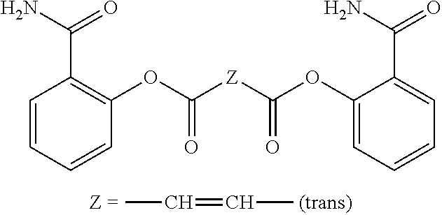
C1=CC=CC(OC([Z]C(OC2=CC=CC=C2C(N)=O)=O)=O)=C1C(N)=O.CC=CC
